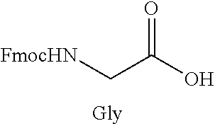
O=C(O)C[FmocHN]
